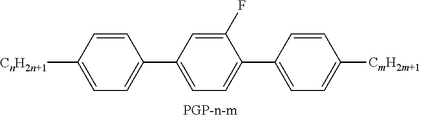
C1=CC(C2=CC=C(C3=CC=C([CmH2m+1])C=C3)C(F)=C2)=CC=C1[CnH2n+1]
